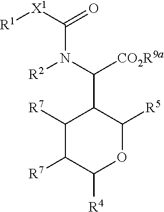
C(N(C([CO2R9a])C1C([R7])C([R7])C([R4])OC1[R5])[R2])([X1][R1])=O
